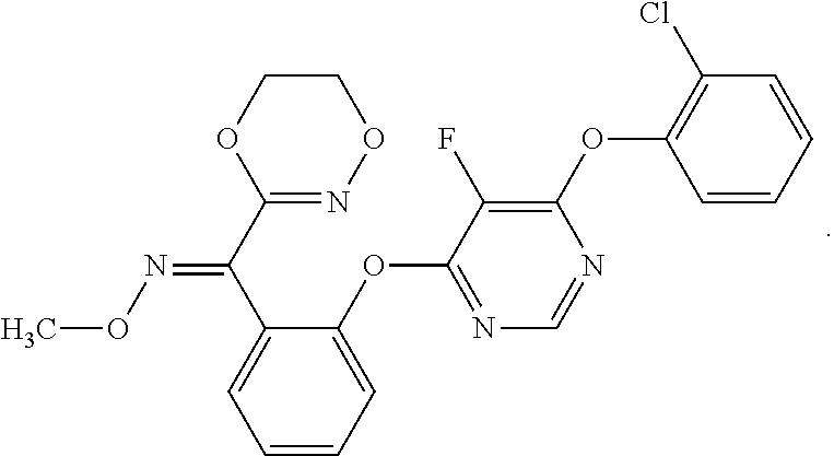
C1=CC=C(OC2=NC=NC(OC3=C(Cl)C=CC=C3)=C2F)C(C(C2=NOCCO2)=NOC)=C1
